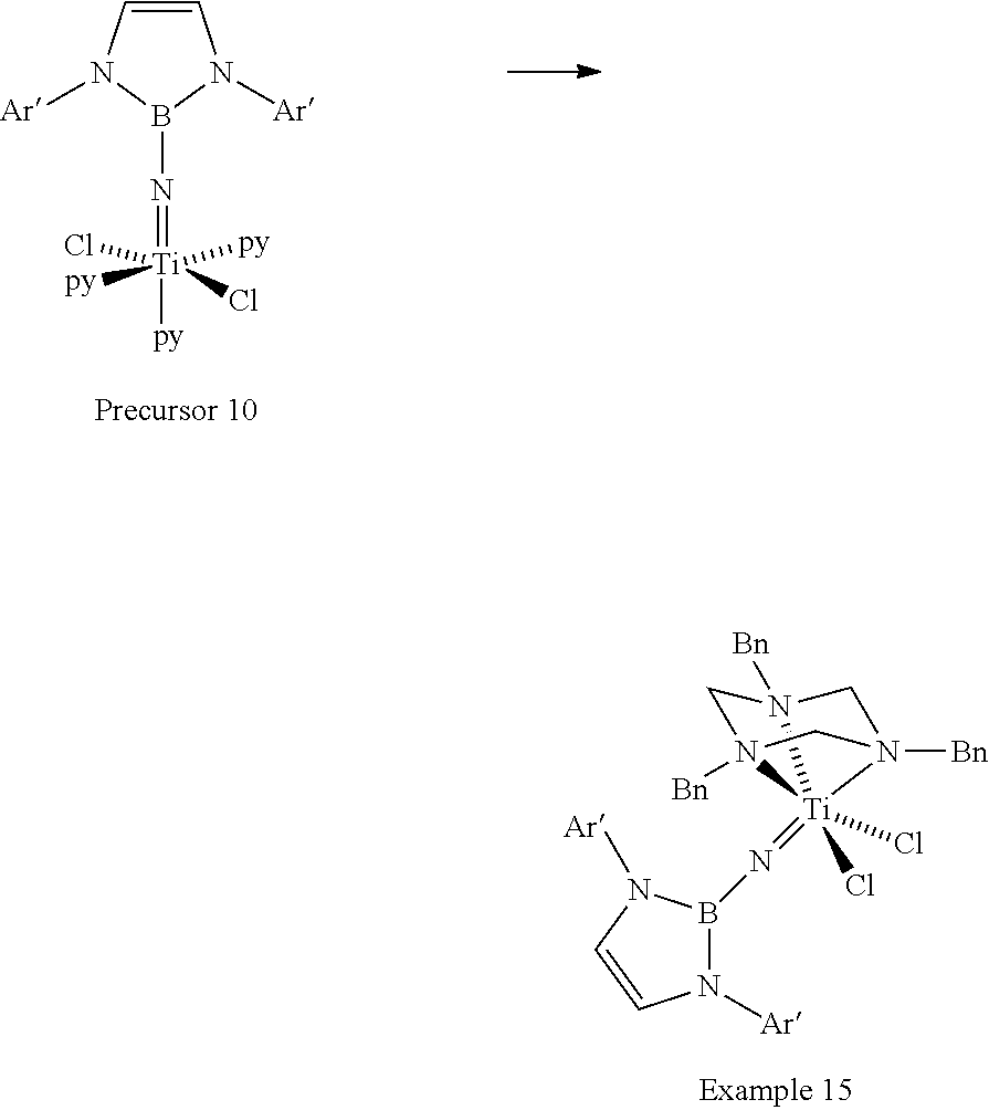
C1=CN([Ar])B(N=[Ti]([py])(Cl)(Cl)([py])[py])N1[Ar].N1([Ar])B(N=[Ti]23(Cl)(Cl)N4([Bn])CN2([Bn])CN3([Bn])C4)N([Ar])C=C1
